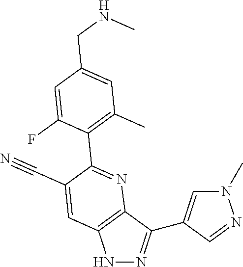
N1N=C(C2=CN(C)N=C2)C2=C1C=C(C#N)C(C1=C(C)C=C(CNC)C=C1F)=N2
